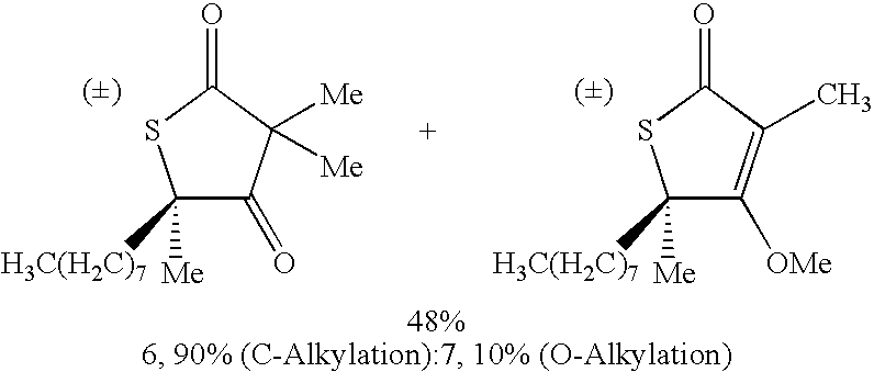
C1([H3C(H2C)7])([Me])C(=O)C([Me])([Me])C(=O)S1.C1([H3C(H2C)7])([Me])C([OMe])=C(C)C(=O)S1
